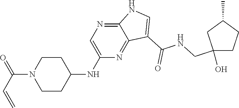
N(C1CCN(C(C=C)=O)CC1)C1=CN=C2C(=N1)C(C(NCC1(O)CCC(C)C1)=O)=CN2
